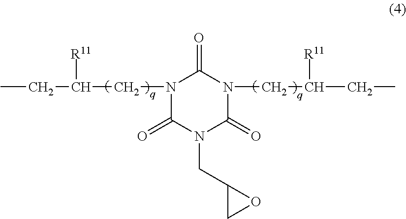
CCC(CN1C(=O)N(CC2CO2)C(=O)N(CC(CC)[R11])C1=O)[R11]
